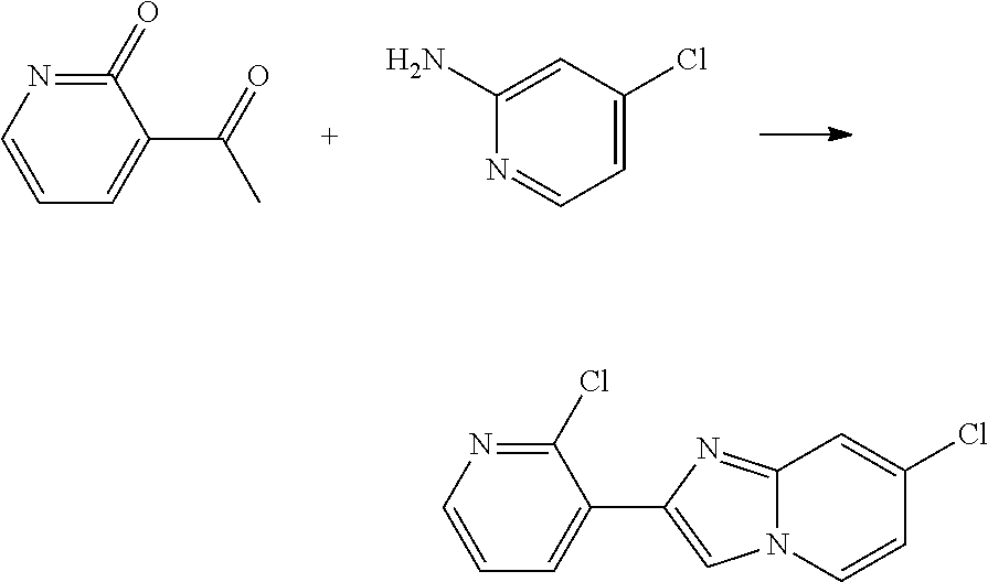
C1=CC=C(C(=O)C)C(=O)=N1.C1(N)=CC(Cl)=CC=N1.C1=CC=C(C2=CN3C(=N2)C=C(Cl)C=C3)C(Cl)=N1
